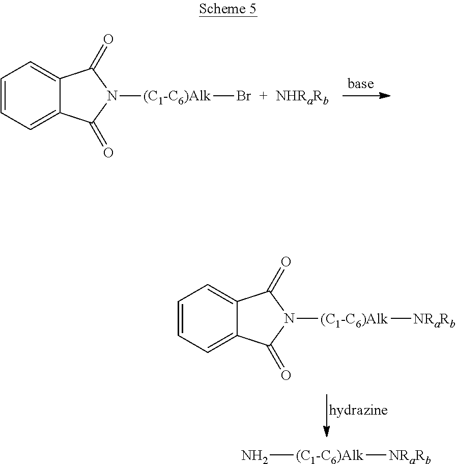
C1=CC=C2C(=C1)C(=O)N([(C1-C6)Alk]Br)C2=O.C1=CC=C2C(=C1)C(=O)N([(C1-C6)Alk][NRaRb])C2=O.N[(C1-C6)Alk][NRaRb]
